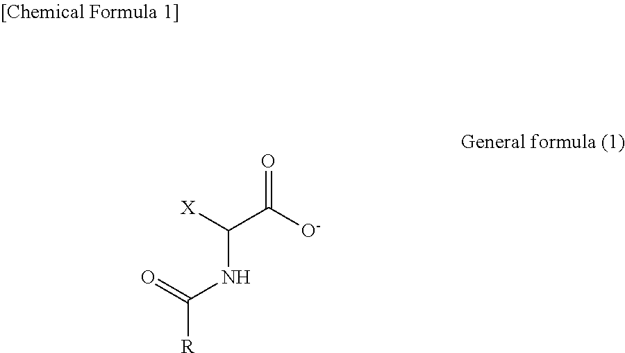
[X]C(C([O-])=O)NC(=O)[R]
